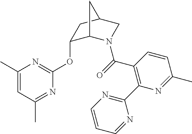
C1(C)=CC(C)=NC(OC2C3N(C(=O)C4=C(C5=NC=CC=N5)N=C(C)C=C4)CC(C2)C3)=N1
